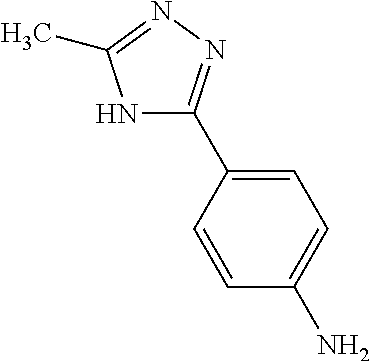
C1=CC(C2=NN=C(C)N2)=CC=C1N
